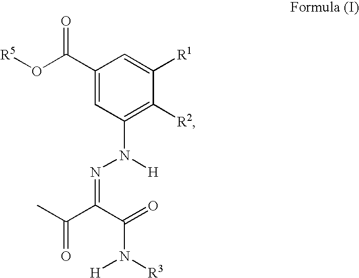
C1(C(O[R5])=O)=CC(N([H])N=C(C(C)=O)C(=O)N([R3])[H])=C([R2])C([R1])=C1
